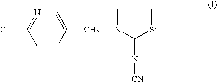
C1=CC(CN2CCSC2=N[CN])=CN=C1Cl
